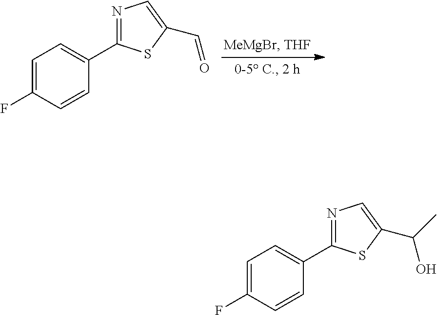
C1=C(F)C=CC(C2=NC=C(C=O)S2)=C1.C1=C(F)C=CC(C2=NC=C(C(O)C)S2)=C1
